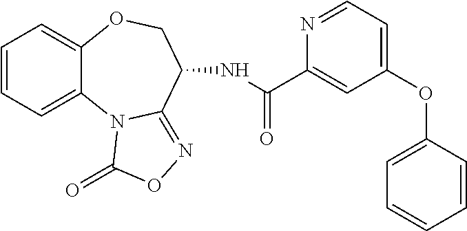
C1=CC=C2C(=C1)OCC(NC(=O)C1=CC(OC3=CC=CC=C3)=CC=N1)C1=NOC(=O)N21
